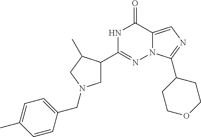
N1C(C2CN(CC3=CC=C(C)C=C3)CC2C)=NN2C(=CN=C2C2CCOCC2)C1=O
